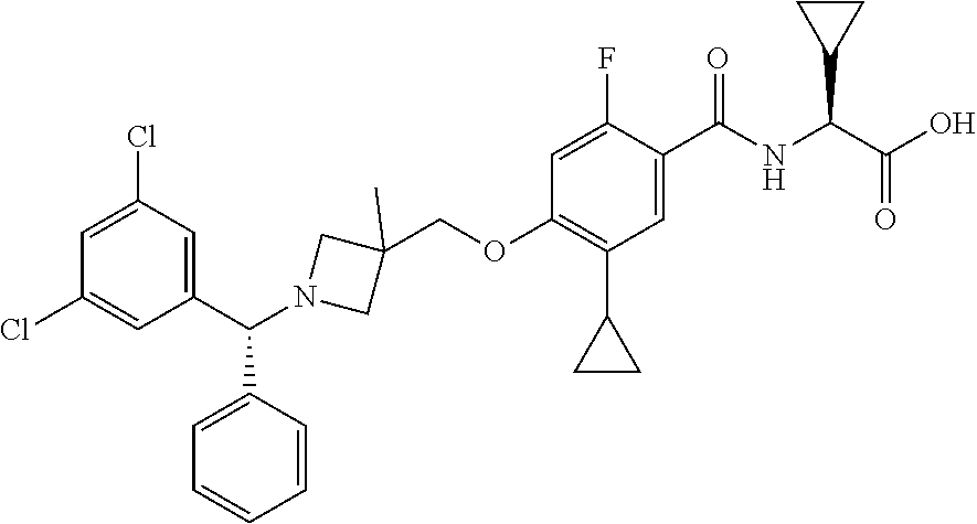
OC(C(NC(C1=CC(C2CC2)=C(OCC2(C)CN(C(C3=CC(Cl)=CC(Cl)=C3)C3=CC=CC=C3)C2)C=C1F)=O)C1CC1)=O
